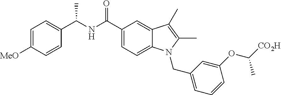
C1=C([MeO])C=CC(C(NC(C2=CC=C3C(=C2)C(C)=C(C)N3CC2=CC=CC(OC([CO2H])C)=C2)=O)C)=C1
